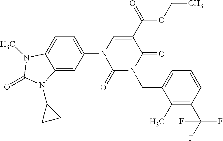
C1(=O)N(CC2=CC=CC(C(F)(F)F)=C2C)C(=O)C(C(OCC)=O)=CN1C1=CC=C2C(=C1)N(C1CC1)C(=O)N2C
